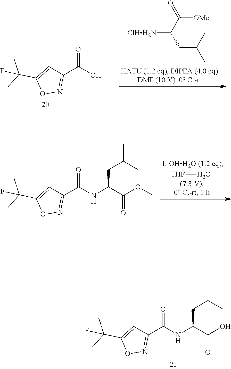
[ClHH2N]C(C([OMe])=O)CC(C)C.C1=C(C(C)(C)F)ON=C1C(O)=O.[THF]O.C1=C(C(C)(C)F)ON=C1C(NC(C(OC)=O)CC(C)C)=O.C1=C(C(C)(C)F)ON=C1C(=O)NC(C(O)=O)CC(C)C
